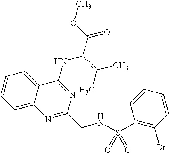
C1=CC=C2C(=C1)C(NC(C(C)C)C(=O)OC)=NC(CNS(=O)(=O)C1=C(Br)C=CC=C1)=N2
